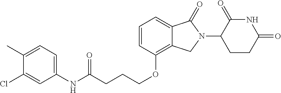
C(COC1=C2C(=CC=C1)C(=O)N(C1C(=O)NC(=O)CC1)C2)CC(NC1=CC=C(C)C(Cl)=C1)=O
